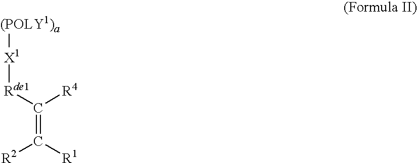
[(POLY1)a][X1][Rde1]C(=C([R1])[R2])[R4]
